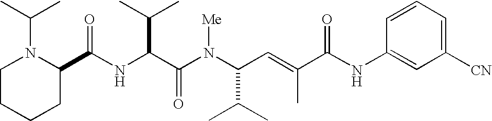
N(C(C(N(C(C(C)C)C=C(C)C(NC1=CC([CN])=CC=C1)=O)[Me])=O)C(C)C)C(C1N(C(C)C)CCCC1)=O
